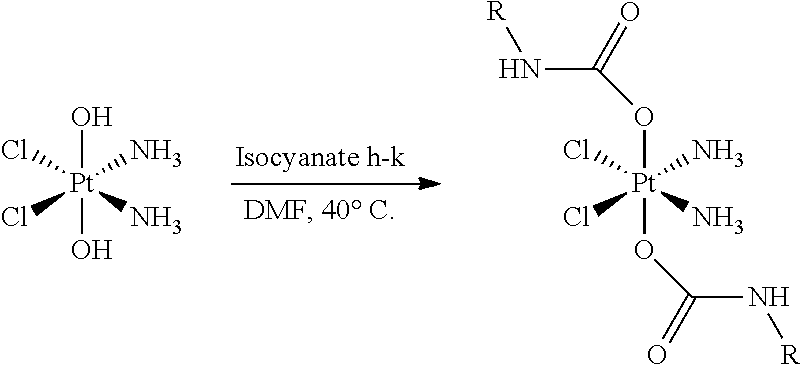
O([Pt](OC(=O)N[R])(Cl)(Cl)(N)N)C(N[R])=O.O[Pt](O)(Cl)(Cl)(N)N
